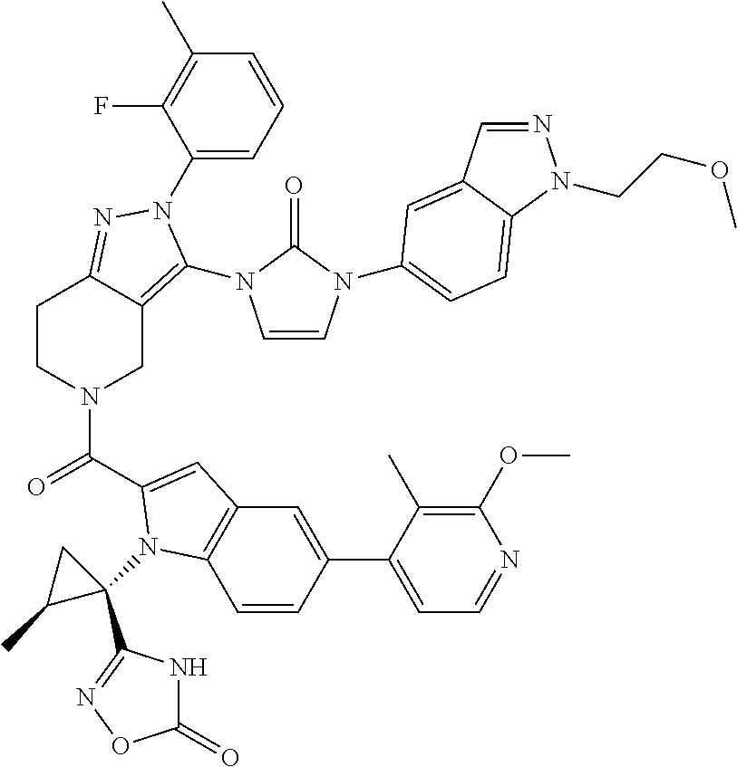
C1(N2C(N3C=CN(C4=CC=C5C(=C4)C=NN5CCOC)C3=O)=C3CN(C(=O)C4=CC5=C(C=CC(C6=CC=NC(OC)=C6C)=C5)N4C4(C5=NOC(=O)N5)CC4C)CCC3=N2)=CC=CC(C)=C1F
